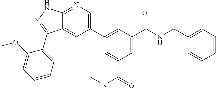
C12=CC(C3=CC(C(NCC4=CC=CC=C4)=O)=CC(C(N(C)C)=O)=C3)=CN=C1NN=C2C1=CC=CC=C1OC
